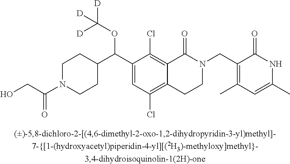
C1(C(C2=CC(Cl)=C3C(=C2Cl)C(=O)N(CC2=C(C)C=C(C)NC2=O)CC3)OC([D])([D])[D])CCN(C(CO)=O)CC1
